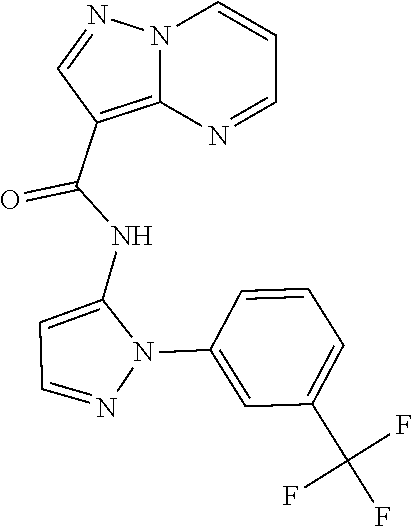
N12C(=C(C(NC3=CC=NN3C3=CC(C(F)(F)F)=CC=C3)=O)C=N1)N=CC=C2
